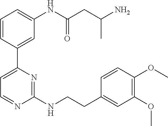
C1=CC(C2=CC=NC(NCCC3=CC(OC)=C(OC)C=C3)=N2)=CC(NC(CC(N)C)=O)=C1
